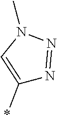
C1(*)=CN(C)N=N1
